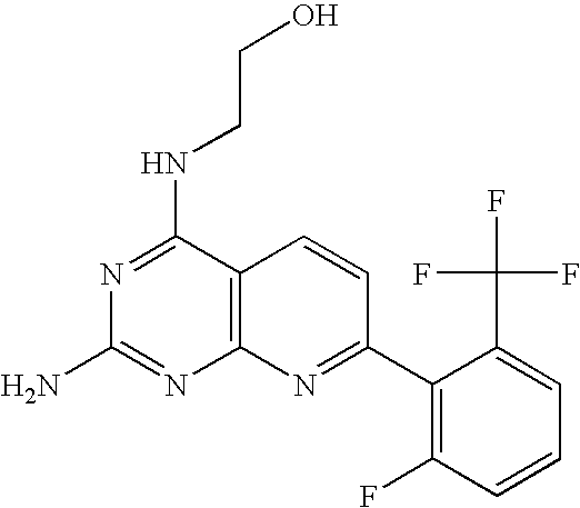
N1=C(NCCO)C2=C(N=C1N)N=C(C1=C(F)C=CC=C1C(F)(F)F)C=C2
